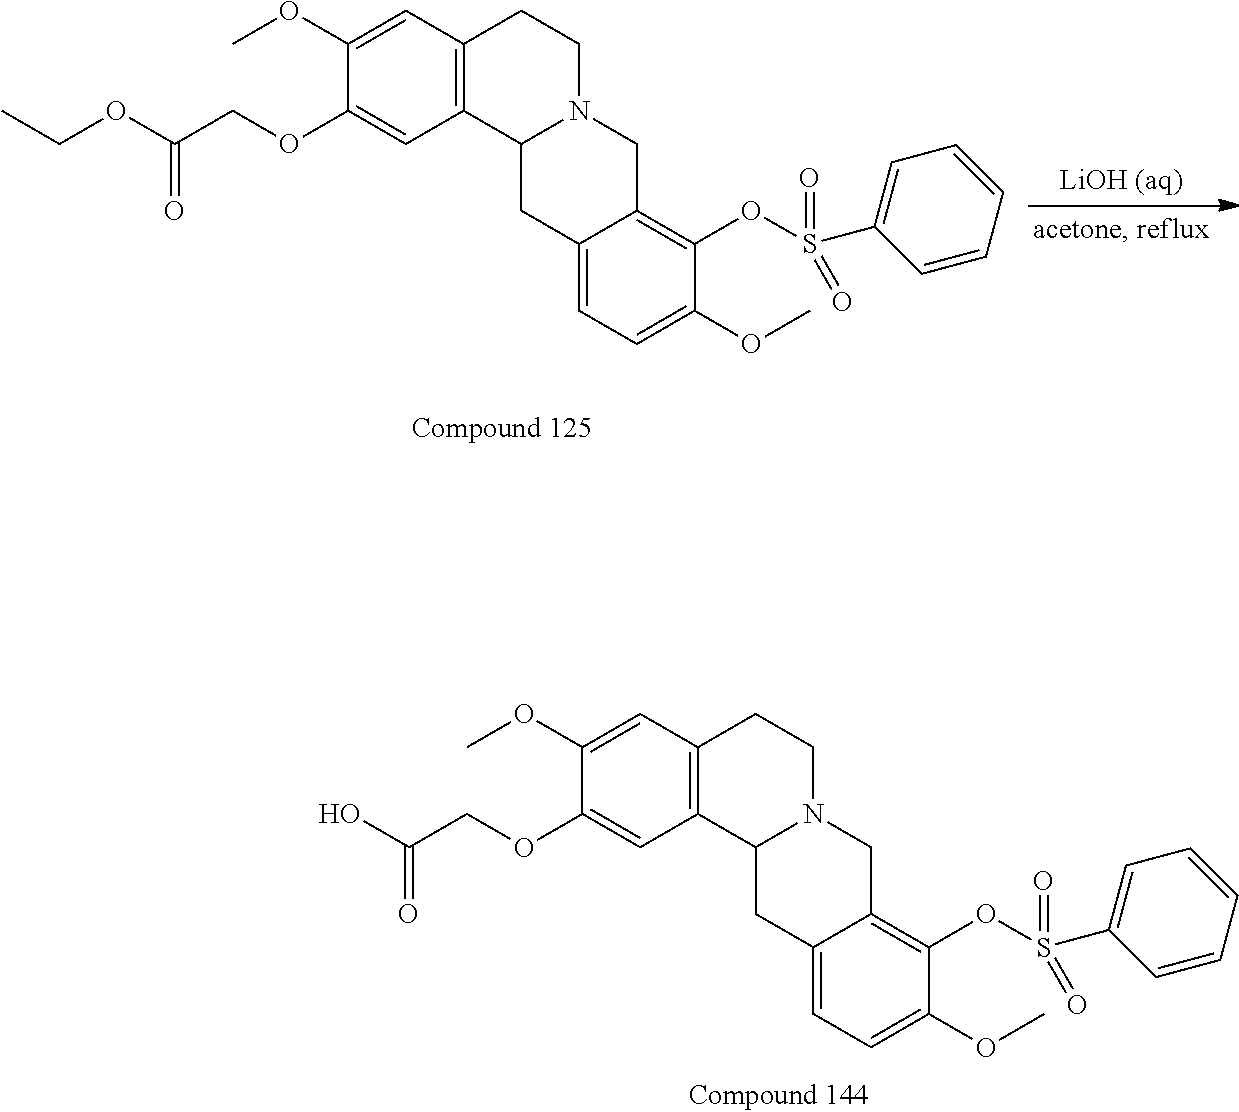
C1(OC)=CC2=C(C=C1OCC(O)=O)C1N(CC2)CC2=C(OS(C3=CC=CC=C3)(=O)=O)C(OC)=CC=C2C1.C1(OC)=CC2=C(C=C1OCC(OCC)=O)C1N(CC2)CC2=C(OS(C3=CC=CC=C3)(=O)=O)C(OC)=CC=C2C1
